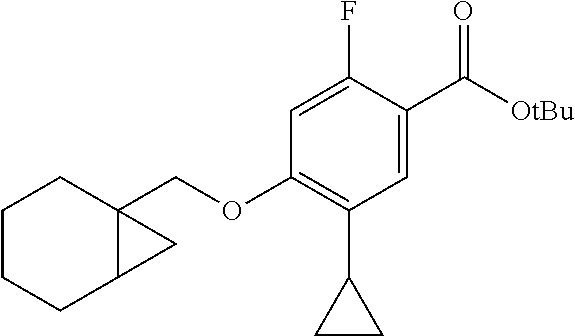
C1=C(F)C(C([OtBu])=O)=CC(C2CC2)=C1OCC12CCCCC1C2
